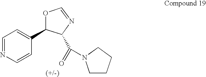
C1(C2=CC=NC=C2)OC=NC1C(=O)N1CCCC1
